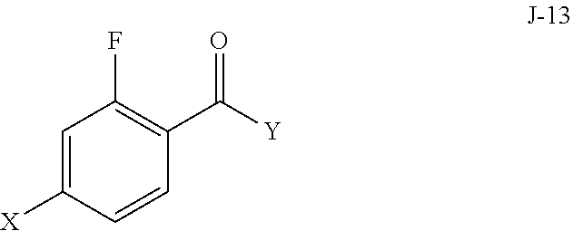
C1=C([X])C=CC(C([Y])=O)=C1F
